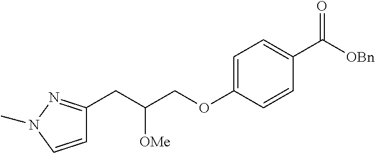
C1=CN(C)N=C1CC(COC1=CC=C(C([OBn])=O)C=C1)[OMe]
